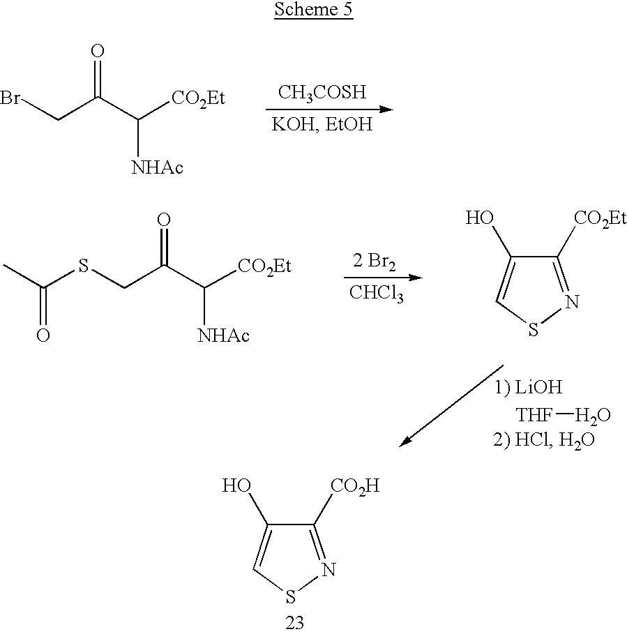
BrCC(C([CO2Et])[NHAc])=O.[CH3COSH].[2 Br2].S(CC(C([CO2Et])[NHAc])=O)C(C)=O.[CHCl3].C1([CO2Et])=NSC=C1O.[THF]O.C1([CO2H])=NSC=C1O
